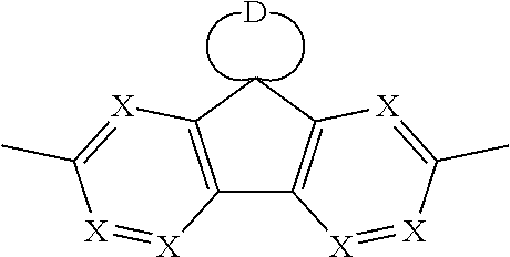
[D].C12=C(CC3=C1[X]=[X]C(C)=[X]3)[X]=C(C)[X]=[X]2
